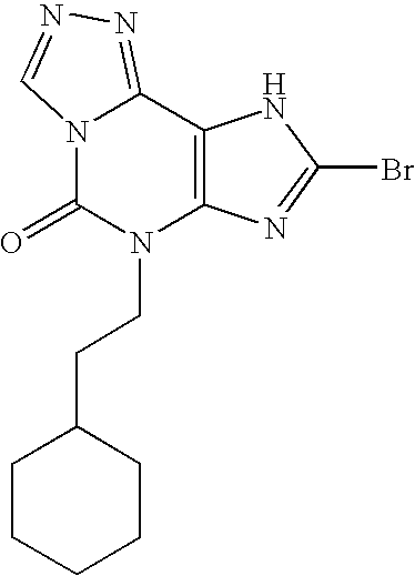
C12=C(C3=NN=CN3C(=O)N1CCC1CCCCC1)NC(Br)=N2
